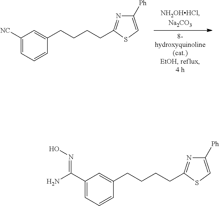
C1([NC])=CC=CC(CCCCC2=NC([Ph])=CS2)=C1.C1(C(N)=NO)=CC=CC(CCCCC2=NC([Ph])=CS2)=C1
